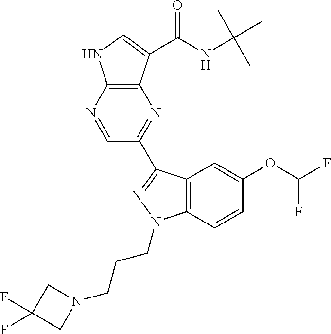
C12=C(N=CC(C3=NN(CCCN4CC(F)(F)C4)C4=C3C=C(OC(F)F)C=C4)=N1)NC=C2C(NC(C)(C)C)=O
